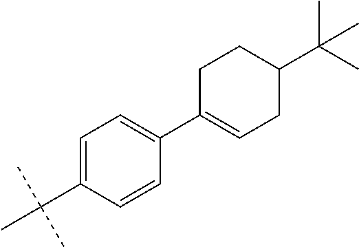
C1=C(C(C)(C)C)C=CC(C2=CCC(C(C)(C)C)CC2)=C1
